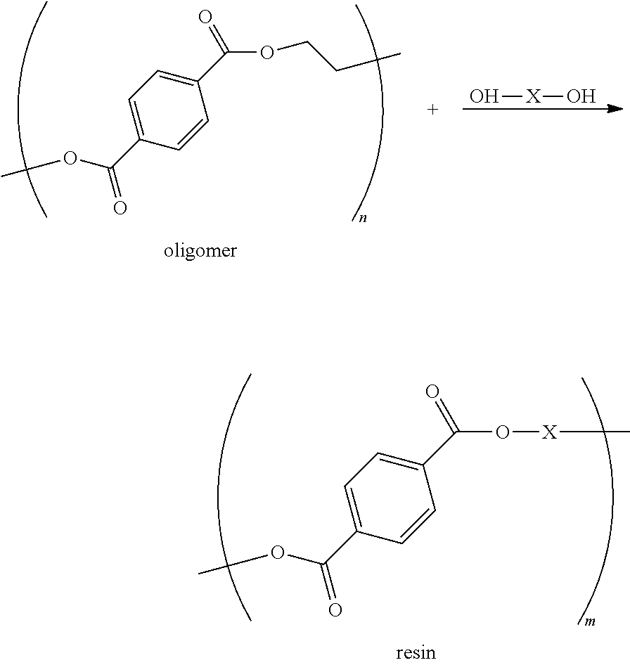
C1=C(C(=O)OC)C=CC(C(=O)OCCC)=C1.O[X]O.C1=C(C(=O)OC)C=CC(C(=O)O[X]C)=C1
